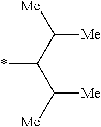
C([Me])([Me])C(C([Me])[Me])*
